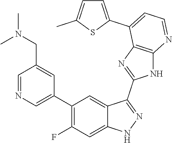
C1=NC=C(C2=C(F)C=C3C(=C2)C(C2=NC4=C(N2)N=CC=C4C2=CC=C(C)S2)=NN3)C=C1CN(C)C
